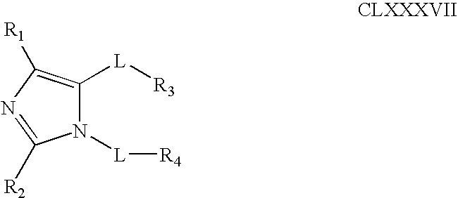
N1([L][R4])C([L][R3])=C([R1])N=C1[R2]
